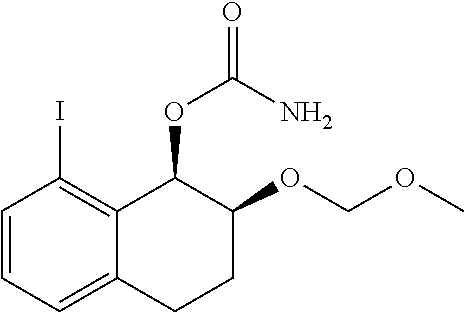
C1=CC=C2C(=C1I)C(OC(N)=O)C(OCOC)CC2
